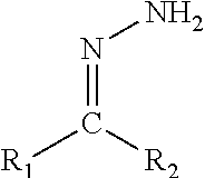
[R1]C([R2])=NN
